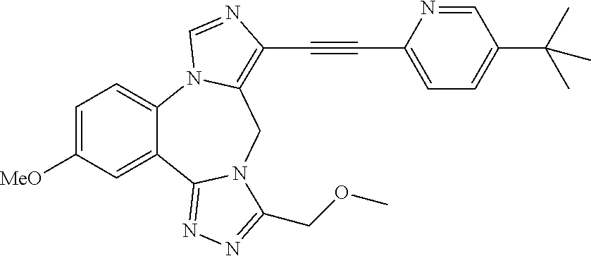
C1=C([MeO])C=C2C(=C1)N1C(=C(C#CC3=CC=C(C(C)(C)C)C=N3)N=C1)CN1C2=NN=C1COC
